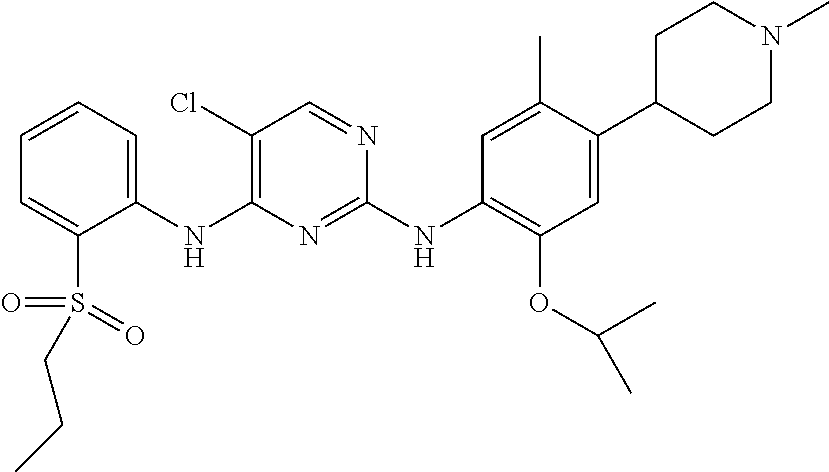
C1(NC2=C(Cl)C=NC(NC3=C(OC(C)C)C=C(C4CCN(C)CC4)C(C)=C3)=N2)=CC=CC=C1S(=O)(=O)CCC
